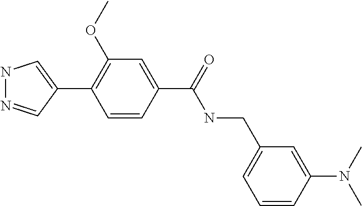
N1N=CC(C2=C(OC)C=C(C(NCC3=CC=CC(N(C)C)=C3)=O)C=C2)=C1
